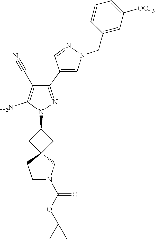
C1(C2=CN(CC3=CC([OCF3])=CC=C3)N=C2)=NN(C2CC3(C2)CCN(C(OC(C)(C)C)=O)C3)C(N)=C1C#N
